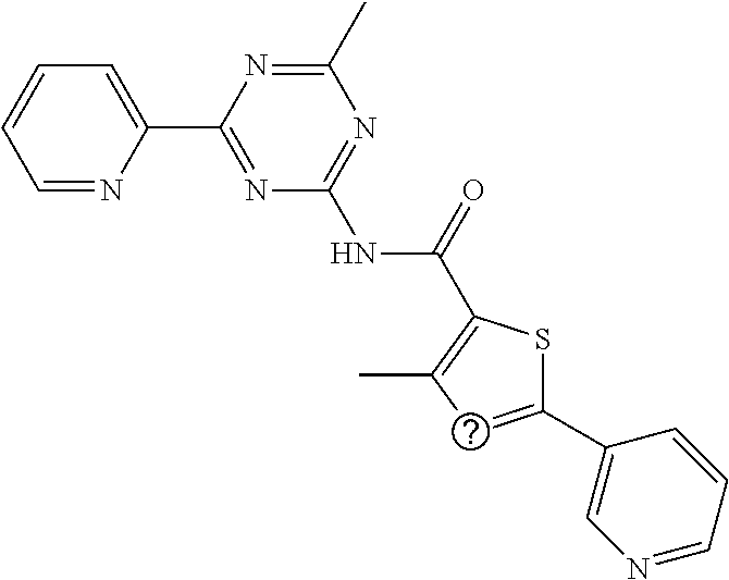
C1=NC(C2=NC(NC(=O)C3=C(C)C=C(C4=CN=CC=C4)S3)=NC(C)=N2)=CC=C1
